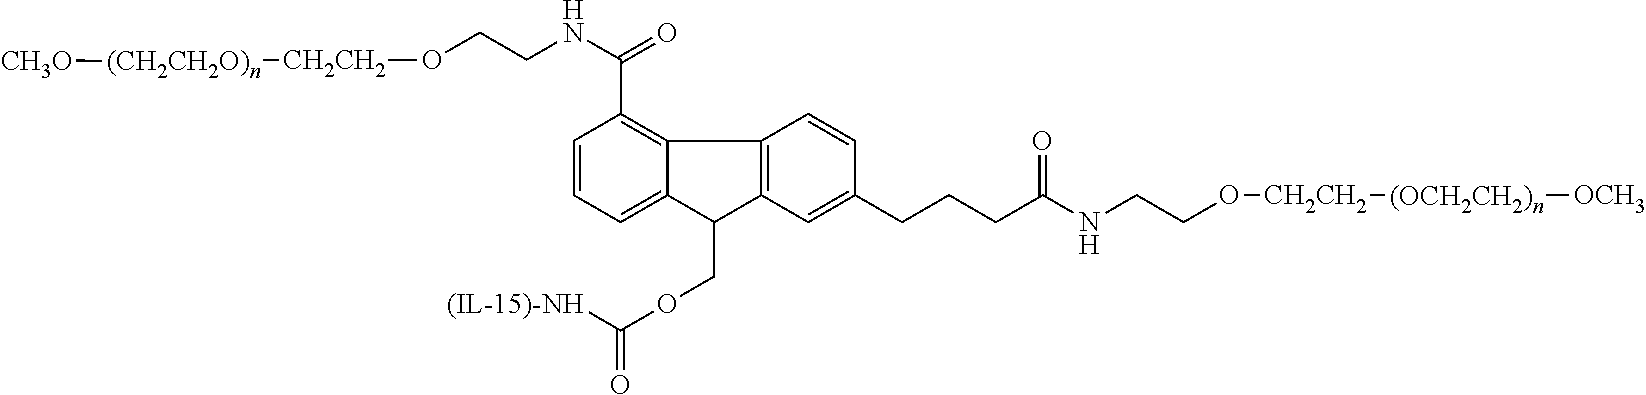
C(NCCO[CH2CH2][(CH2CH2O)n][CH3O])(=O)C1=C2C(=CC=C1)C(COC([(IL-15)-NH])=O)C1=C2C=CC(CCCC(NCCO[CH2CH2][(OCH2CH2)n][OCH3])=O)=C1
